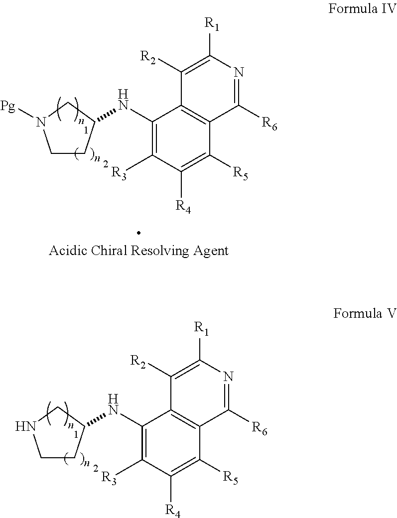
C1CC(NC2=C([R3])C([R4])=C([R5])C3=C2C([R2])=C([R1])N=C3[R6])CN1[Pg].C1CC(NC2=C([R3])C([R4])=C([R5])C3=C2C([R2])=C([R1])N=C3[R6])CN1
